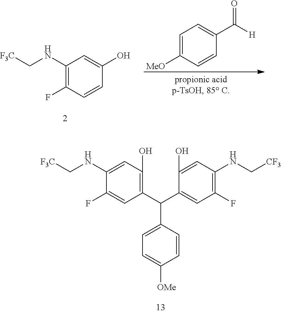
C1(F)=C(NC[F3C])C=C(O)C=C1.C1=C([MeO])C=CC(C([H])=O)=C1.C1(F)=CC(C(C2=CC(F)=C(NC[CF3])C=C2O)C2=CC=C([OMe])C=C2)=C(O)C=C1NC[F3C]
